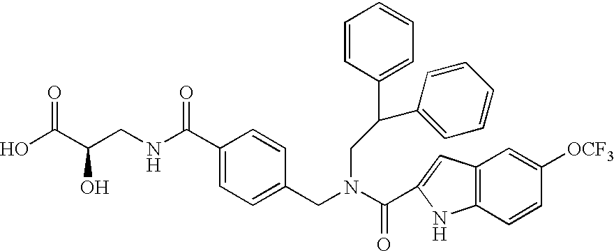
C(N(CC1=CC=C(C(NCC(C(O)=O)O)=O)C=C1)C(=O)C1=CC2=C(N1)C=CC([OCF3])=C2)C(C1=CC=CC=C1)C1=CC=CC=C1
